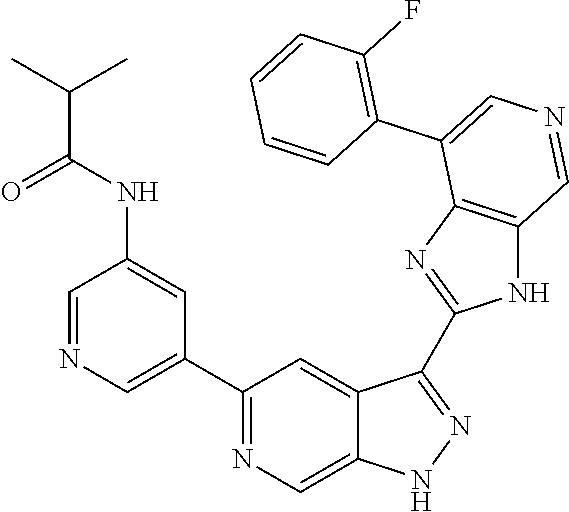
C1(C2=CN=CC(NC(=O)C(C)C)=C2)=NC=C2C(=C1)C(C1=NC3=C(N1)C=NC=C3C1=C(F)C=CC=C1)=NN2
